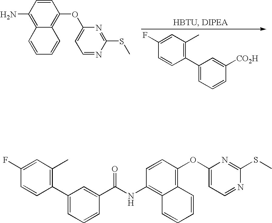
C1(C2=CC=CC([CO2H])=C2)=C(C)C=C(F)C=C1.C1=CC(N)=C2C(=C1OC1=CC=NC(SC)=N1)C=CC=C2.C1(C2=CC=CC(C(NC3=C4C(=C(OC5=CC=NC(SC)=N5)C=C3)C=CC=C4)=O)=C2)=C(C)C=C(F)C=C1
